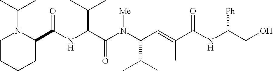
N(C(C(N(C(C(C)C)C=C(C)C(NC(CO)[Ph])=O)[Me])=O)C(C)C)C(C1N(C(C)C)CCCC1)=O
